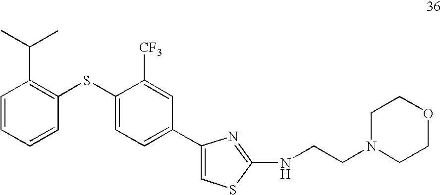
C1=CC=CC(SC2=CC=C(C3=CSC(NCCN4CCOCC4)=N3)C=C2[CF3])=C1C(C)C
